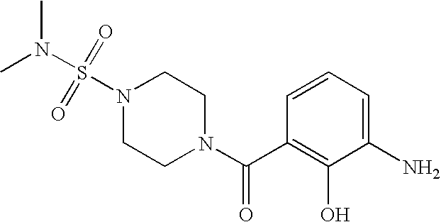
C(=O)(C1=C(O)C(N)=CC=C1)N1CCN(S(=O)(=O)N(C)C)CC1
